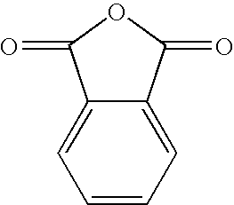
C1=CC=C2C(=C1)C(=O)OC2=O
